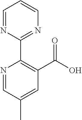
C1=NC(C2=C(C(O)=O)C=C(C)C=N2)=NC=C1
